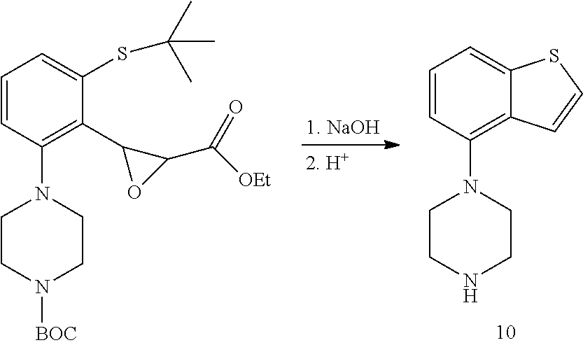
C1=CC(N2CCN([BOC])CC2)=C(C2OC2C([OEt])=O)C(SC(C)(C)C)=C1.C1=CC(N2CCNCC2)=C2C(=C1)SC=C2
